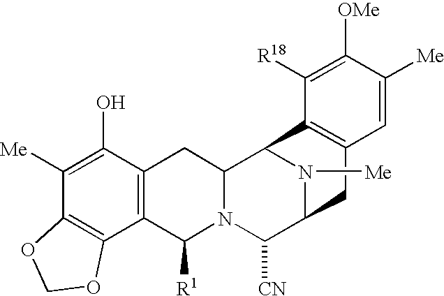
C12=C(C3=C(C(O)=C1[Me])CC1N(C3[R1])C([CN])C3CC4=C(C1N3[Me])C([R18])=C([OMe])C([Me])=C4)OCO2
